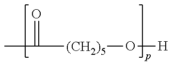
CC(=O)[(CH2)5]O[H]
